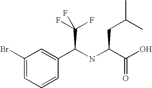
C1(Br)=CC=CC(C(NC(C(O)=O)CC(C)C)C(F)(F)F)=C1
